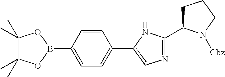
N1=C(C2CCCN2[Cbz])NC(C2=CC=C(B3OC(C)(C)C(C)(C)O3)C=C2)=C1
